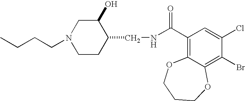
C(N1CCC(CNC(C2=C3C(=C(Br)C(Cl)=C2)OCCCO3)=O)C(O)C1)CCC
